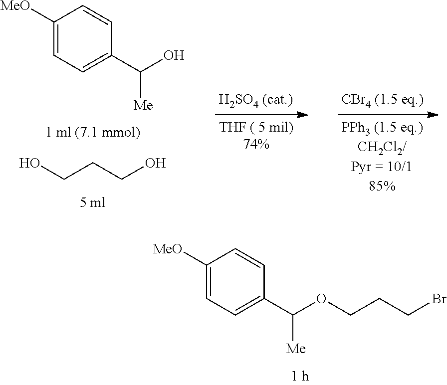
C1([MeO])=CC=C(C(O)[Me])C=C1.OCCCO.C1([MeO])=CC=C(C(OCCCBr)[Me])C=C1
